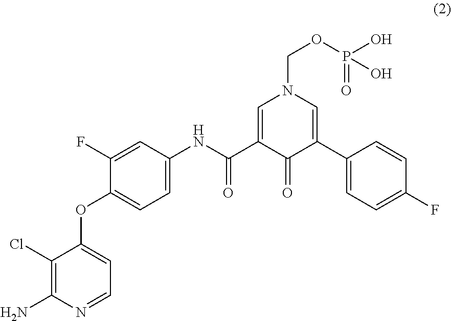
C1(Cl)=C(N)N=CC=C1OC1=CC=C(NC(C2=CN(COP(O)(=O)O)C=C(C3=CC=C(F)C=C3)C2=O)=O)C=C1F
